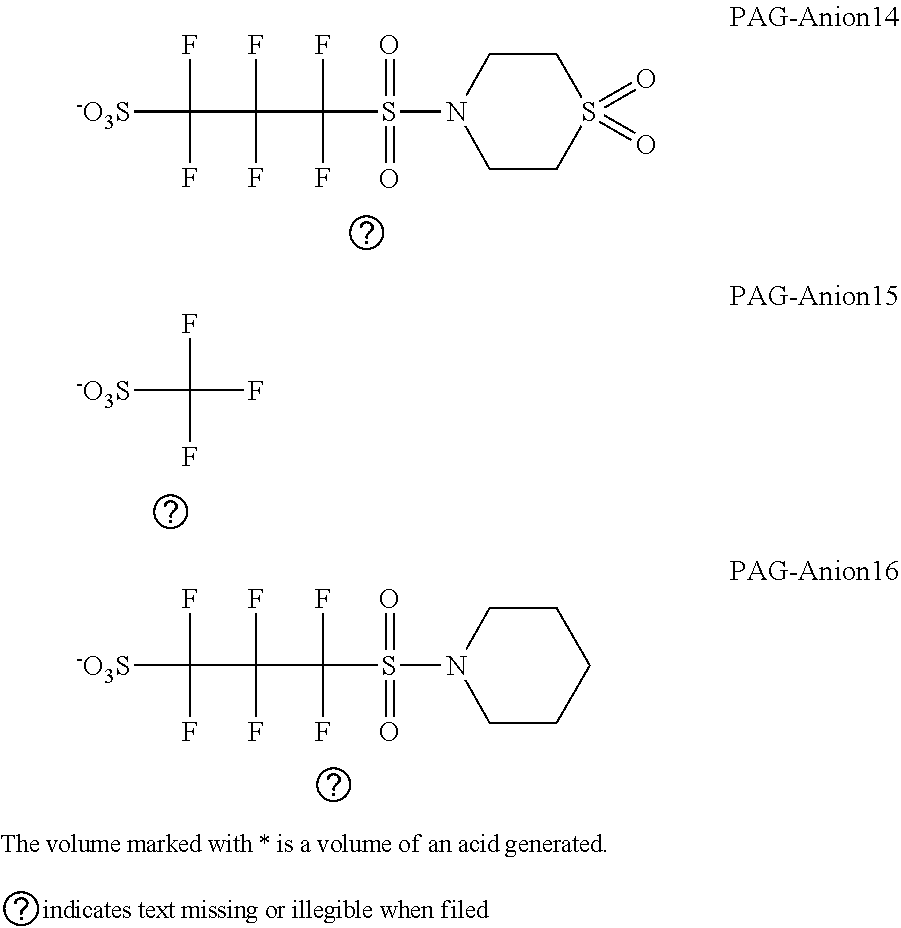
[-O3S]C(C(C(S(N1CCS(=O)(=O)CC1)(=O)=O)(F)F)(F)F)(F)F.[-O3S]C(F)(F)F.[-O3S]C(C(C(S(N1CCCCC1)(=O)=O)(F)F)(F)F)(F)F
